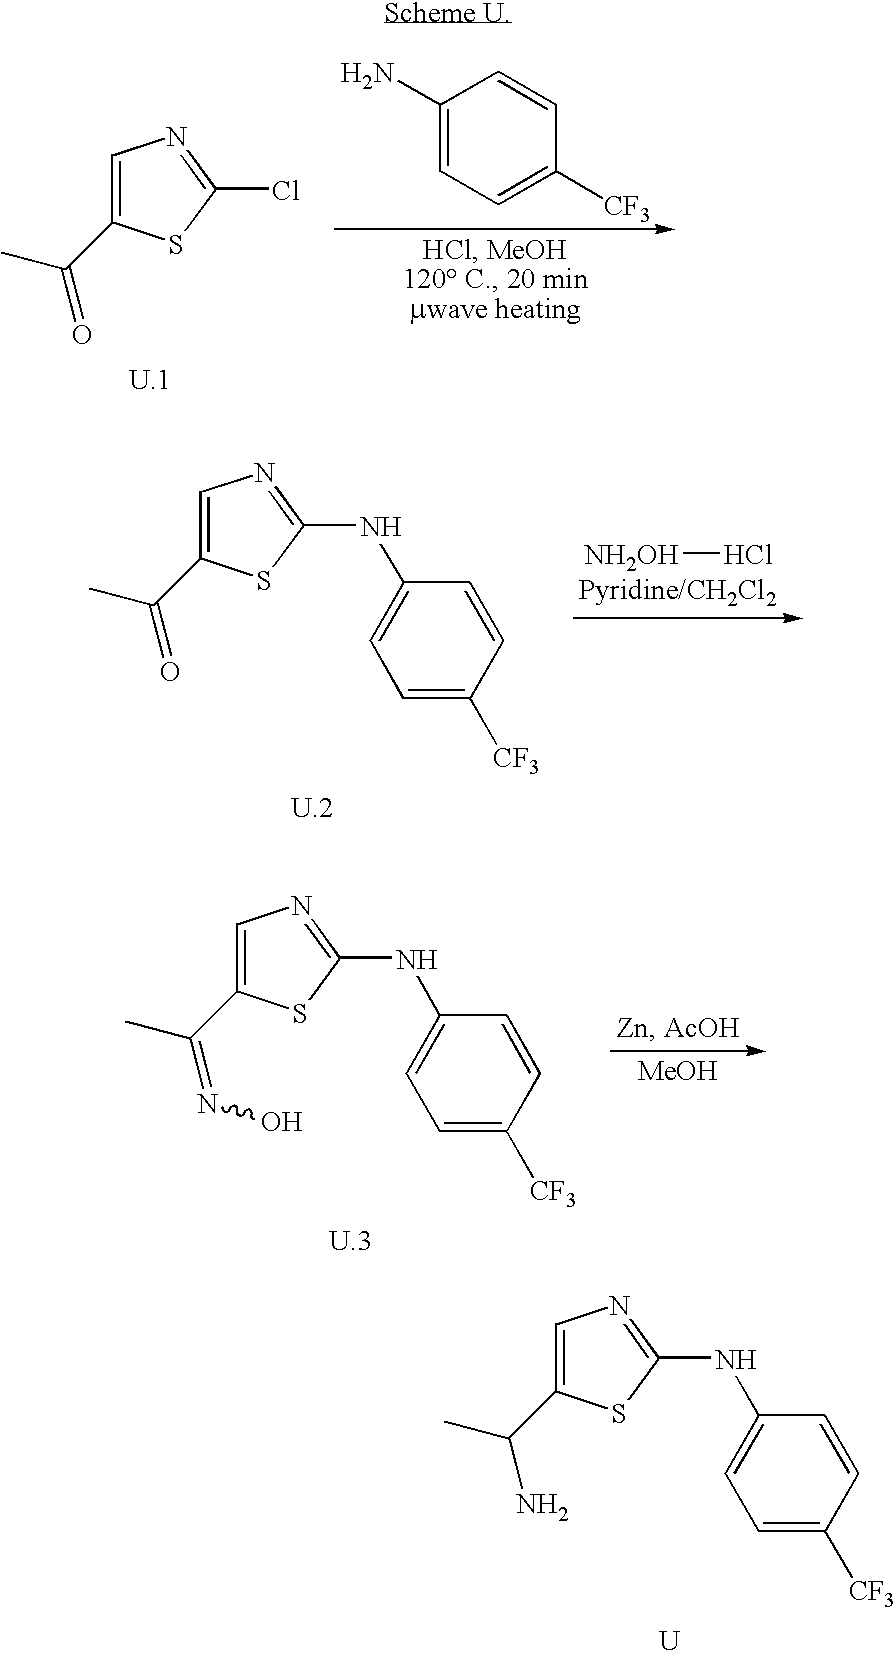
C1=C(C(C)=O)SC(NC2=CC=C([CF3])C=C2)=N1.[NH2OH]Cl.C1=C(C(C)N)SC(NC2=CC=C([CF3])C=C2)=N1.[U].C1=C(C(C)=O)SC(Cl)=N1.C1(N)=CC=C([CF3])C=C1.C1=C(C(C)=NO)SC(NC2=CC=C([CF3])C=C2)=N1.[MeOH]
